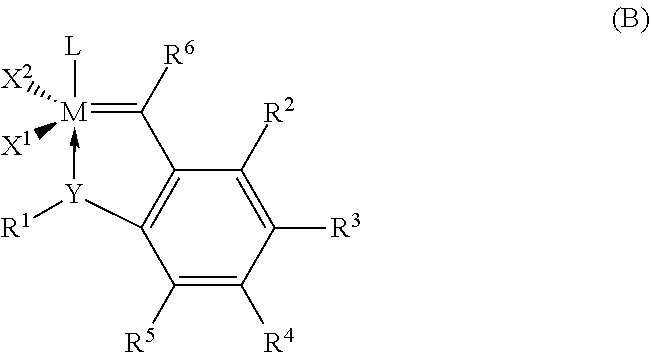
C1([R5])=C([R4])C([R3])=C([R2])C2=C1[Y]([R1])->[M]([L])([X1])([X2])=C2[R6]
